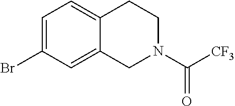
C1=C(Br)C=C2C(=C1)CCN(C([CF3])=O)C2
